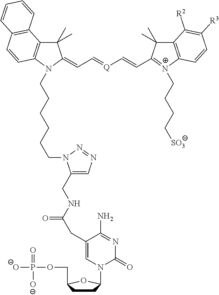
C1(C)(C)C2=C(N(CCCCCCN3C(CNC(=O)CC4=CN(C5CCC(COP([O-])(=O)[O-])O5)C(=O)N=C4N)=CN=N3)C1=CC=[Q]C=CC1=[N+](CCCC[SO3])C3=C(C1(C)C)C([R2])=C([R3])C=C3)C=CC1=C2C=CC=C1
